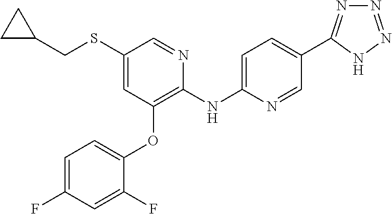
C1(SCC2CC2)=CC(OC2=CC=C(F)C=C2F)=C(NC2=CC=C(C3=NN=NN3)C=N2)N=C1
